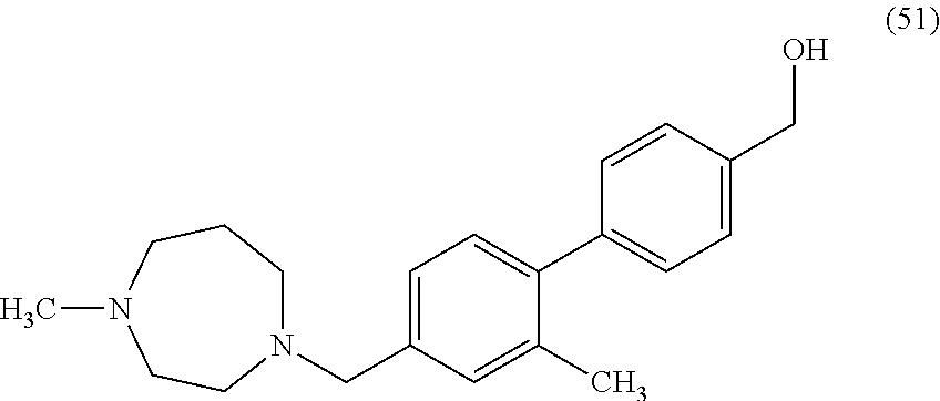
N1(CC2=CC=C(C3=CC=C(CO)C=C3)C(C)=C2)CCCN(C)CC1
